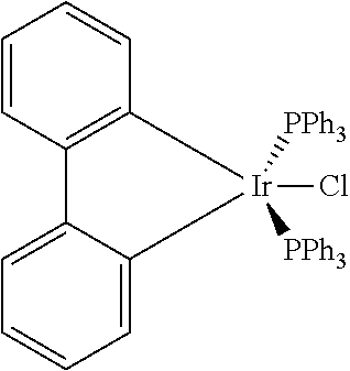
C12=CC=CC=C1[Ir]([PPh3])([PPh3])(Cl)C1=C2C=CC=C1
